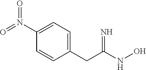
C1(CC(NO)=N)=CC=C(N(=O)=O)C=C1
